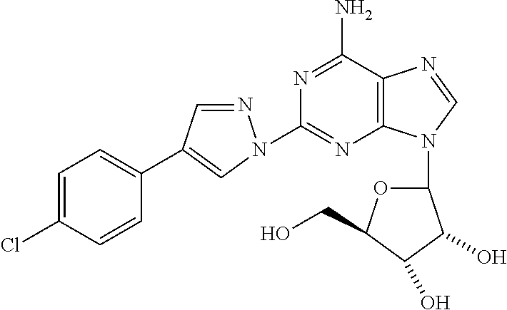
C1=NN(C2=NC3=C(C(N)=N2)N=CN3C2OC(CO)C(O)C2O)C=C1C1=CC=C(Cl)C=C1
